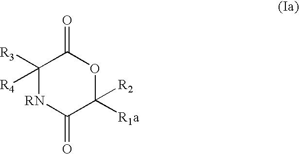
C1([R3])([R4])[RN]C(=O)C([R1a])([R2])OC1=O
